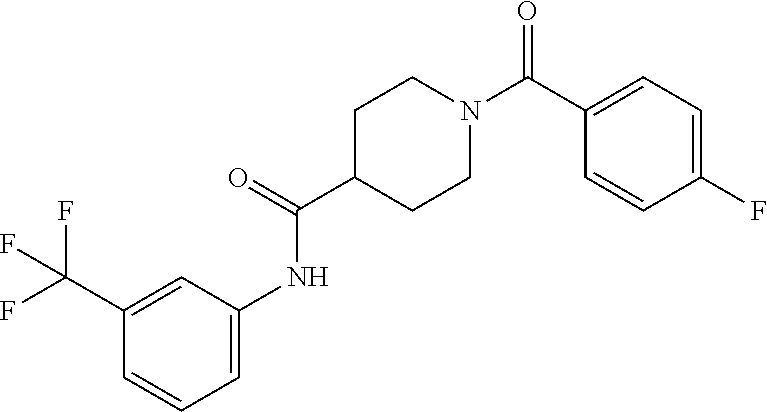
C1(C(N2CCC(C(=O)NC3=CC=CC(C(F)(F)F)=C3)CC2)=O)=CC=C(F)C=C1
